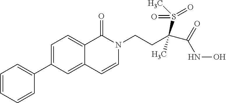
C1=CC=CC(C2=CC=C3C(=C2)C=CN(CCC(C(=O)NO)(S(C)(=O)=O)C)C3=O)=C1
